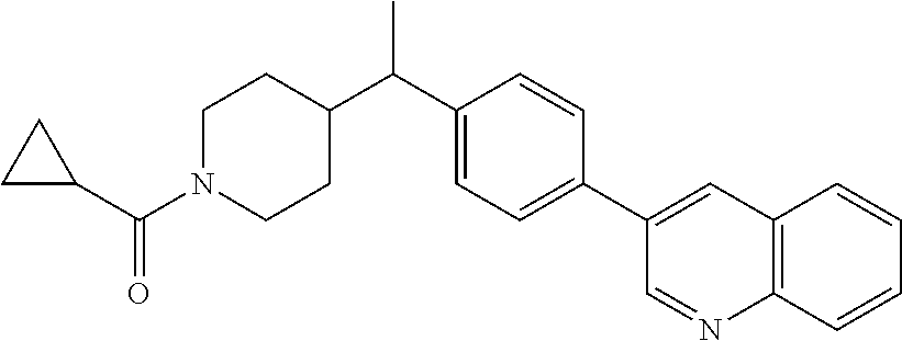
C1(C(N2CCC(C(C3=CC=C(C4=CC5=C(N=C4)C=CC=C5)C=C3)C)CC2)=O)CC1
